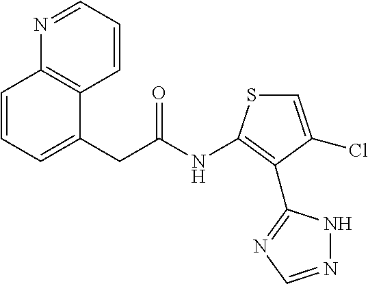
C1=NC2=C(C=C1)C(CC(=O)NC1=C(C3=NC=NN3)C(Cl)=CS1)=CC=C2
